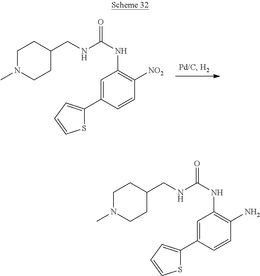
C1(C2=CC=CS2)=CC(NC(NCC2CCN(C)CC2)=O)=C([NO2])C=C1.C1(C2=CC=CS2)=CC(NC(NCC2CCN(C)CC2)=O)=C(N)C=C1
